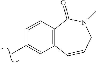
CC1=CC2=C(C=C1)C(=O)N(C)CC=C2
